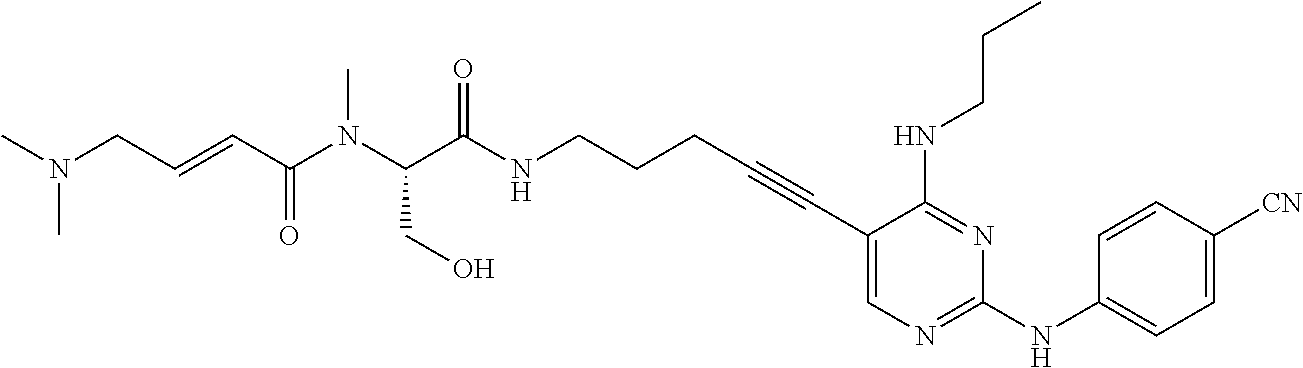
C1(C#CCCCNC(C(N(C(C=CCN(C)C)=O)C)CO)=O)=CN=C(NC2=CC=C([CN])C=C2)N=C1NCCC
